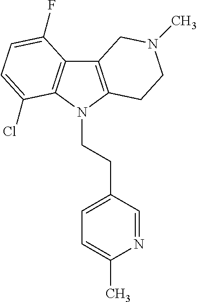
C12=C(N(CCC3=CC=C(C)N=C3)C3=C1C(F)=CC=C3Cl)CCN(C)C2
